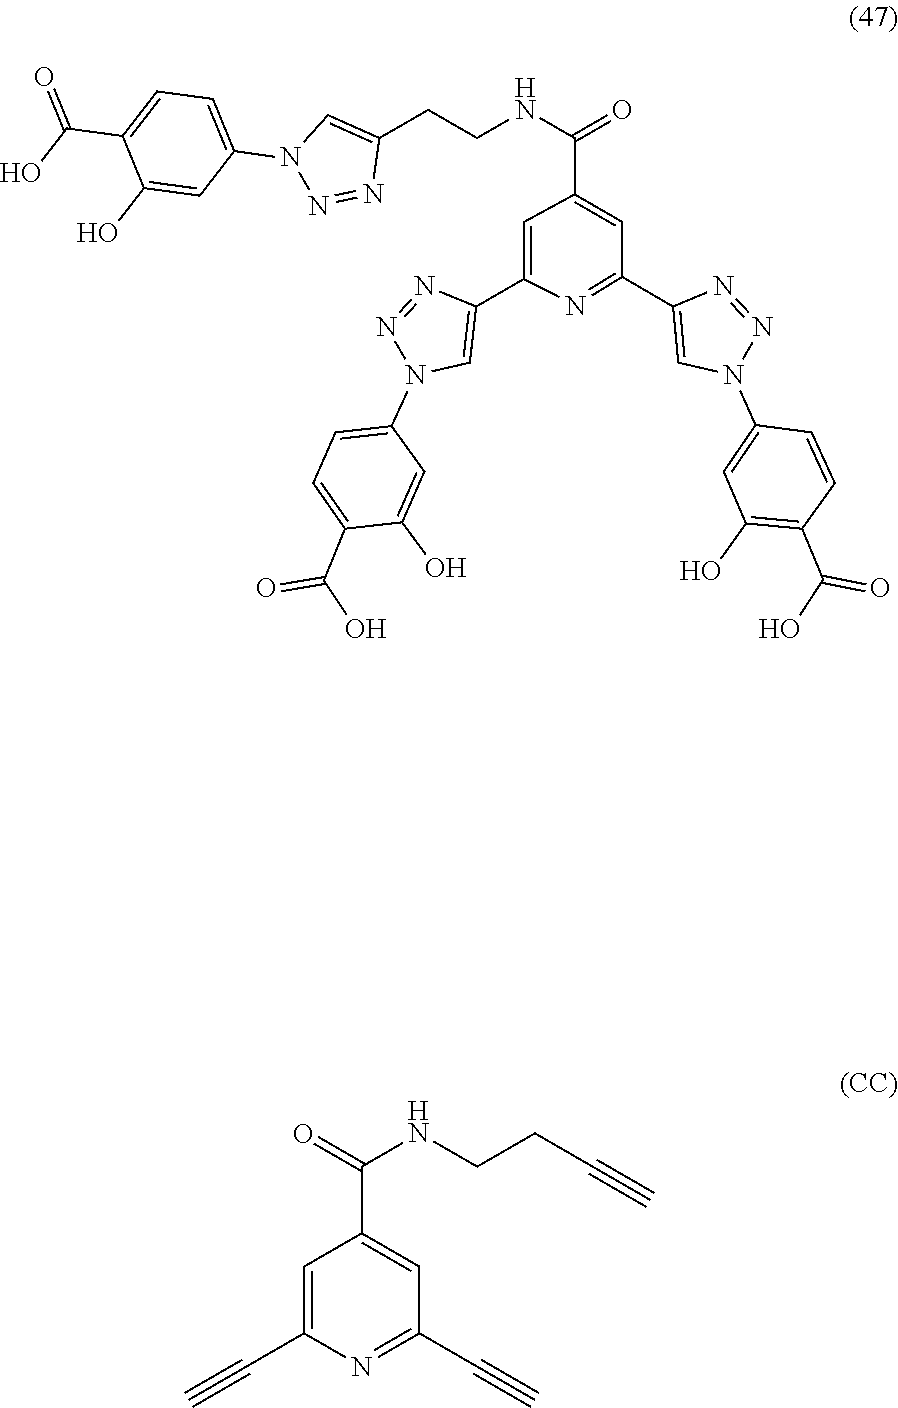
N1(C2=CC(O)=C(C(O)=O)C=C2)C=C(C2=NC(C3=CN(C4=CC=C(C(O)=O)C(O)=C4)N=N3)=CC(C(NCCC3=CN(C4=CC=C(C(O)=O)C(O)=C4)N=N3)=O)=C2)N=N1.C1=C(C#C)N=C(C#C)C=C1C(=O)NCCC#C
